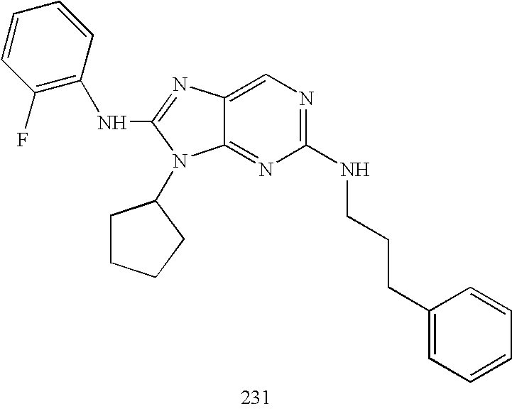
N(C1=NC2=CN=C(NCCCC3=CC=CC=C3)N=C2N1C1CCCC1)C1=C(F)C=CC=C1
